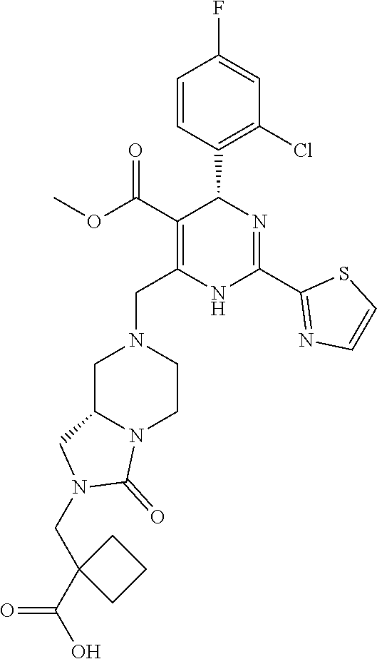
C1=CC(C2C(C(OC)=O)=C(CN3CC4N(CC3)C(=O)N(CC3(C(O)=O)CCC3)C4)NC(C3=NC=CS3)=N2)=C(Cl)C=C1F
